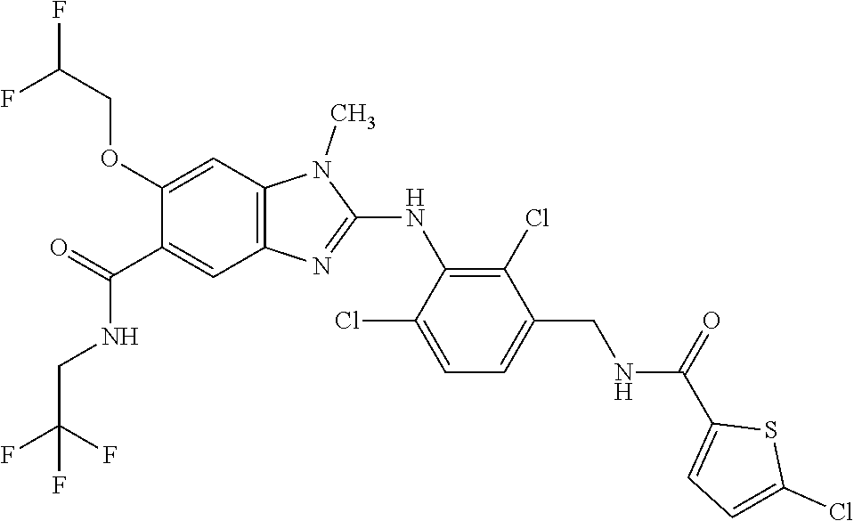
C1(OCC(F)F)=CC2=C(C=C1C(NCC(F)(F)F)=O)N=C(NC1=C(Cl)C(CNC(C3=CC=C(Cl)S3)=O)=CC=C1Cl)N2C
